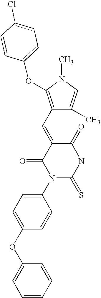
O=C1C(=CC2=C(OC3=CC=C(Cl)C=C3)N(C)C=C2C)C(=O)N(C2=CC=C(OC3=CC=CC=C3)C=C2)C(=S)N1
